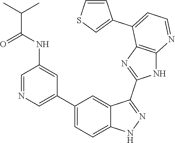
C1=NC=C(C2=CC=C3C(=C2)C(C2=NC4=C(N2)N=CC=C4C2=CSC=C2)=NN3)C=C1NC(C(C)C)=O
